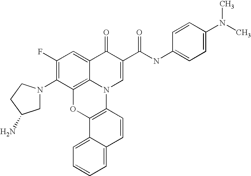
C1(F)=C(N2CC(N)CC2)C2=C3C(=C1)C(=O)C(C(NC1=CC=C(N(C)C)C=C1)=O)=CN3C1=C(O2)C2=CC=CC=C2C=C1
